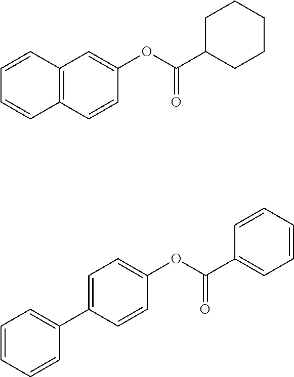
C12=C(C=CC(OC(C3CCCCC3)=O)=C1)C=CC=C2.C1=C(C2=CC=CC=C2)C=CC(OC(C2=CC=CC=C2)=O)=C1
